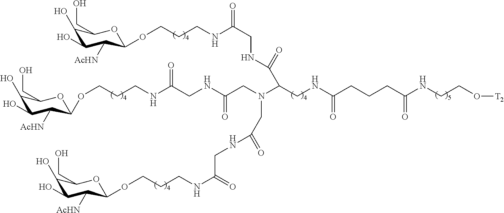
O([T2])CCNC(CCCC(NCC(N(CC(NCC(NCCCOC1C([AcHN])C(O)C(O)C(CO)O1)=O)=O)CC(=O)NCC(NCCCOC1C([AcHN])C(O)C(O)C(CO)O1)=O)C(=O)NCC(=O)NCCCOC1C([AcHN])C(O)C(O)C(CO)O1)=O)=O
